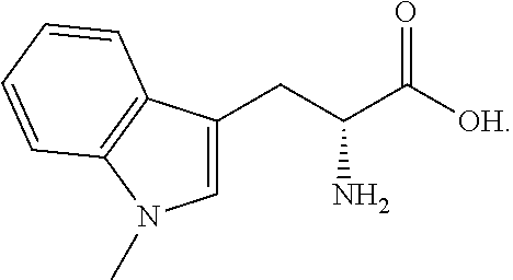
C1=C(CC(N)C(=O)[OH])C2=C(N1C)C=CC=C2
